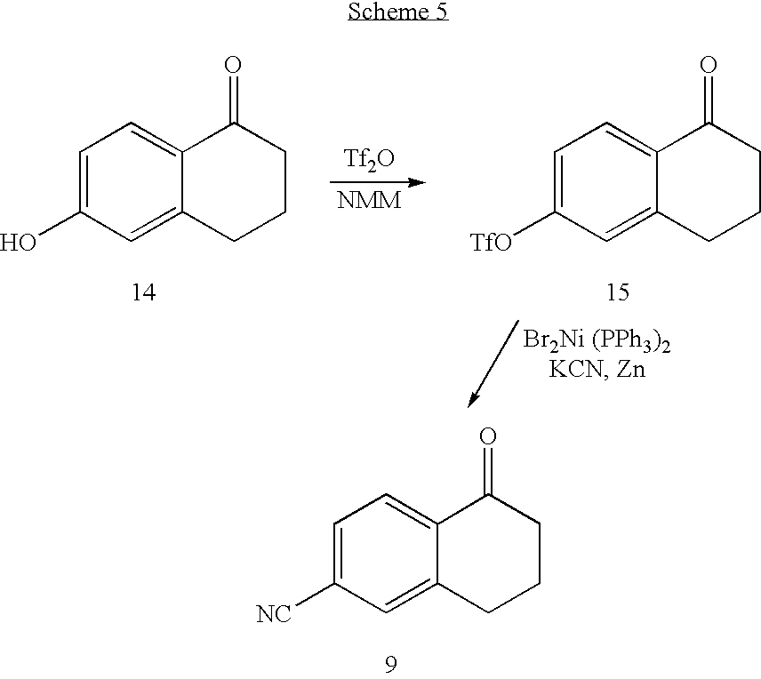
C1=C([NC])C=C2C(=C1)C(=O)CCC2.C1=C(O)C=C2C(=C1)C(=O)CCC2.[Tf2O].C1=C([TfO])C=C2C(=C1)C(=O)CCC2
